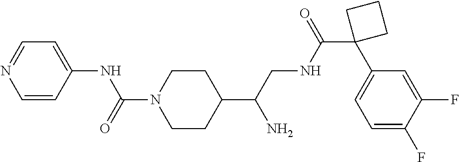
C1(C(CNC(C2(C3=CC=C(F)C(F)=C3)CCC2)=O)N)CCN(C(=O)NC2=CC=NC=C2)CC1
